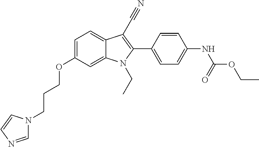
C1=C(OCCCN2C=NC=C2)C=C2C(=C1)C(C#N)=C(C1=CC=C(NC(OCC)=O)C=C1)N2CC
